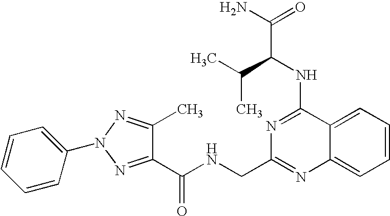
C1=CC=C2C(=C1)N=C(CNC(C1=NN(C3=CC=CC=C3)N=C1C)=O)N=C2NC(C(N)=O)C(C)C
